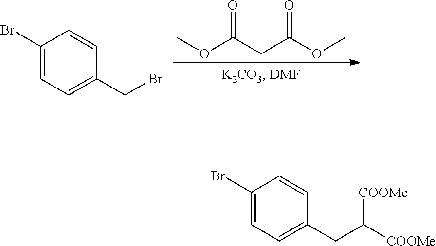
COC(CC(OC)=O)=O.C1(Br)=CC=C(CBr)C=C1.C1(Br)=CC=C(CC([COOMe])[COOMe])C=C1
